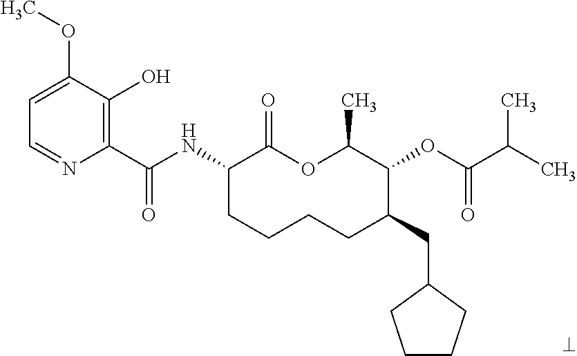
C1(C(NC2CCCCC(CC3CCCC3)C(OC(=O)C(C)C)C(C)OC2=O)=O)=C(O)C(OC)=CC=N1
